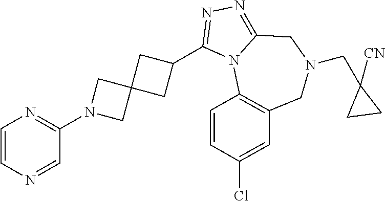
C1=CN=C(N2CC3(C2)CC(C2=NN=C4N2C2=C(CN(CC5([CN])CC5)C4)C=C(Cl)C=C2)C3)C=N1
